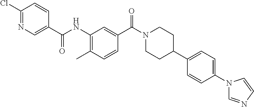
C1(Cl)=NC=C(C(NC2=C(C)C=CC(C(N3CCC(C4=CC=C(N5C=NC=C5)C=C4)CC3)=O)=C2)=O)C=C1
